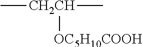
C[CH2CH](C)[OC5H10COOH]
